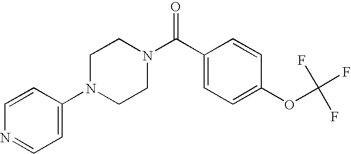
C(C1=CC=C(OC(F)(F)F)C=C1)(=O)N1CCN(C2=CC=NC=C2)CC1
